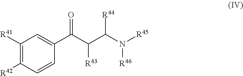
[R41]C1=C([R42])C=CC(C(=O)C([R43])C([R44])N([R46])[R45])=C1
